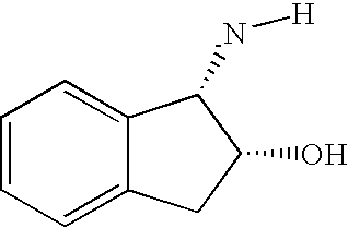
C1=CC=C2C(=C1)C([-N][H])C(O)C2
